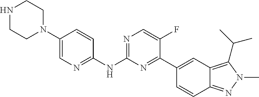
C1(C2=NC(NC3=NC=C(N4CCNCC4)C=C3)=NC=C2F)=CC2=C(C(C)C)N(C)N=C2C=C1
